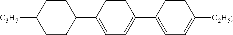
C1CC(C2=CC=C(C3=CC=C([C2H5])C=C3)C=C2)CCC1[C3H7]
